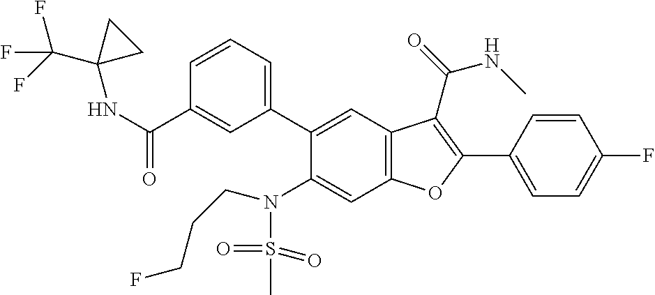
C1=CC=C(C2=CC3=C(C=C2N(S(C)(=O)=O)CCCF)OC(C2=CC=C(F)C=C2)=C3C(NC)=O)C=C1C(NC1(C(F)(F)F)CC1)=O
